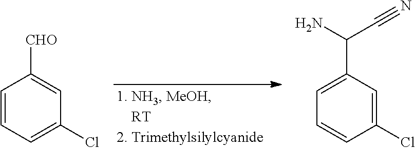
C1=CC=C(Cl)C=C1[CHO].C1=C(Cl)C=CC=C1C(N)C#N
